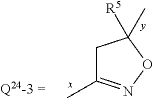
C1C(C)=NOC1([R5])C
